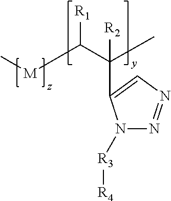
N1([R3][R4])N=NC=C1C(C([M]C)[R1])(C)[R2]
